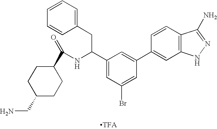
C1=CC=C(CC(NC(=O)C2CCC(CN)CC2)C2=CC(Br)=CC(C3=CC4=C(C=C3)C(N)=NN4)=C2)C=C1
